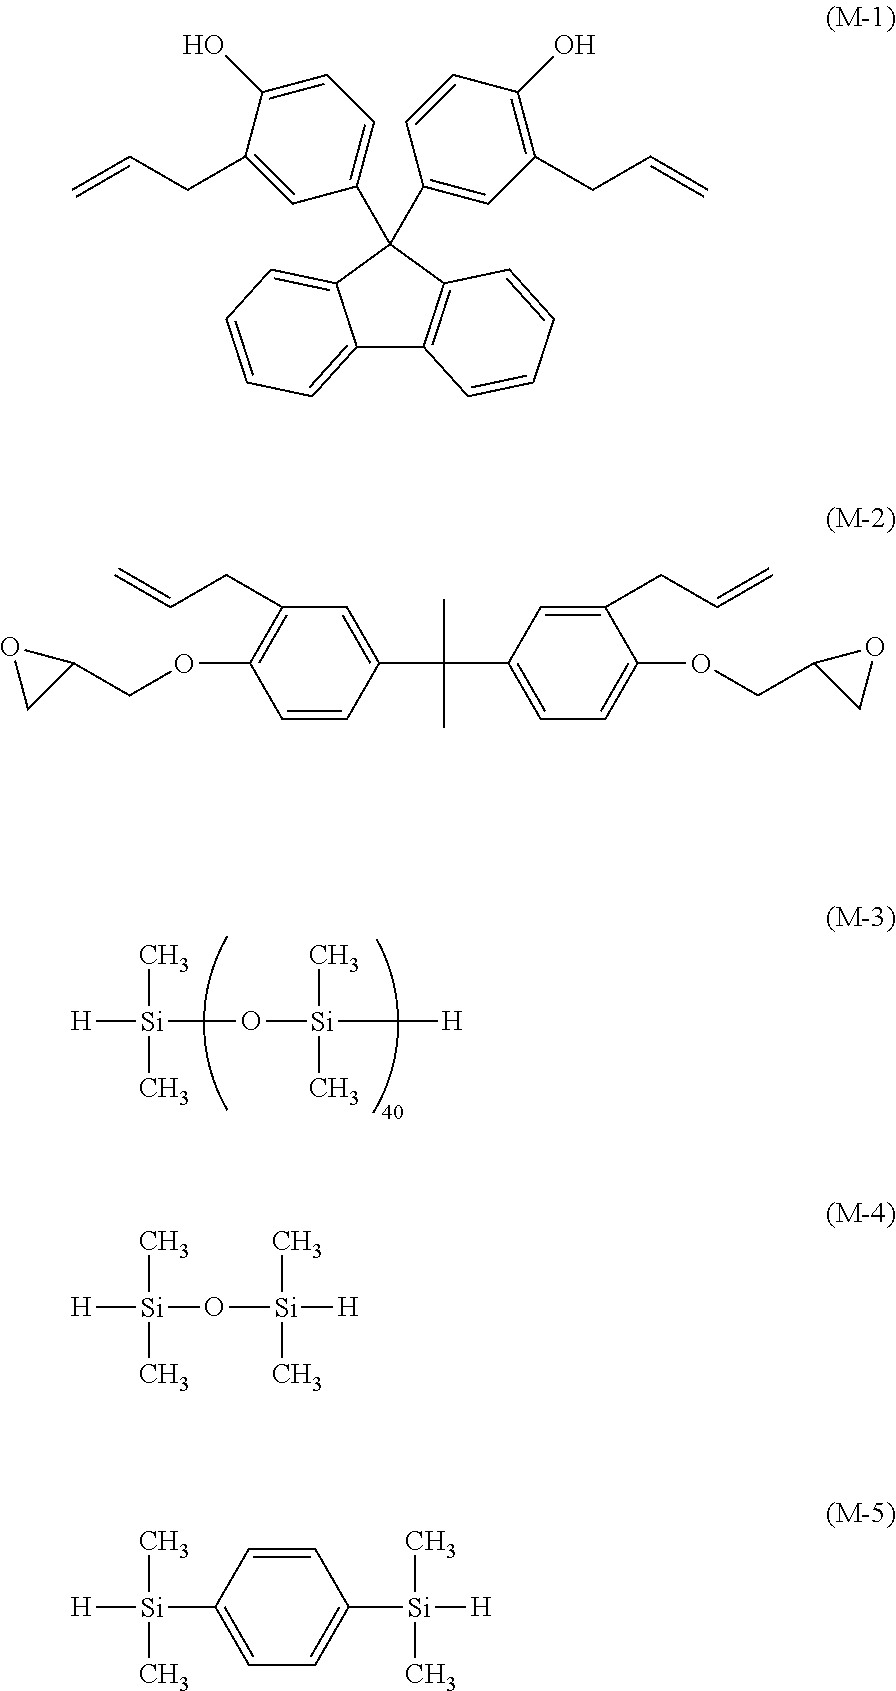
C12=CC=CC=C1C(C1=CC=C(O)C(CC=C)=C1)(C1=CC(CC=C)=C(O)C=C1)C1=C2C=CC=C1.C1=CC(C(C)(C)C2=CC=C(OCC3CO3)C(CC=C)=C2)=CC(CC=C)=C1OCC1OC1.[H][Si](O[Si]([H])(C)C)(C)C.[H][Si](C)(C)O[Si](C)(C)[H].[H][Si](C1=CC=C([Si]([H])(C)C)C=C1)(C)C
